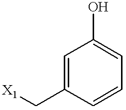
C1=C(C[X1])C=CC=C1O
